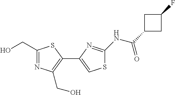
C1(CO)=NC(CO)=C(C2=CSC(NC(C3CC(F)C3)=O)=N2)S1
